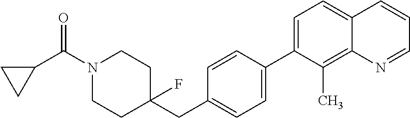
C1C(C(N2CCC(CC3=CC=C(C4=CC=C5C(=C4C)N=CC=C5)C=C3)(F)CC2)=O)C1
